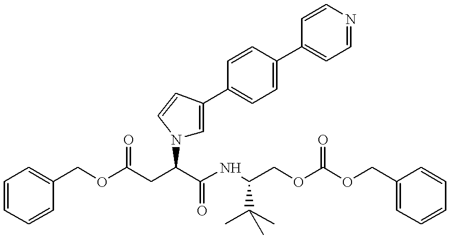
C1=CC=CC(COC(CC(C(NC(COC(OCC2=CC=CC=C2)=O)C(C)(C)C)=O)N2C=C(C3=CC=C(C4=CC=NC=C4)C=C3)C=C2)=O)=C1
